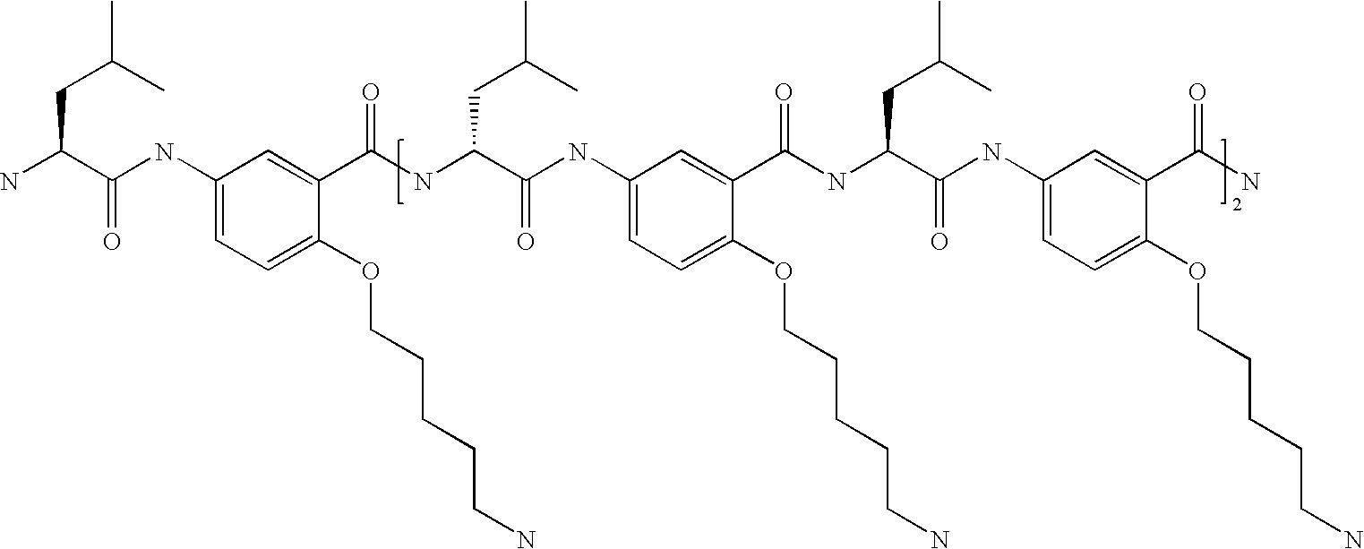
C1(C(NC(C(NC2=CC=C(OCCCCCN)C(C(NC(C(NC3=CC=C(OCCCCCN)C(C(N)=O)=C3)=O)CC(C)C)=O)=C2)=O)CC(C)C)=O)=CC(NC(C(N)CC(C)C)=O)=CC=C1OCCCCCN
